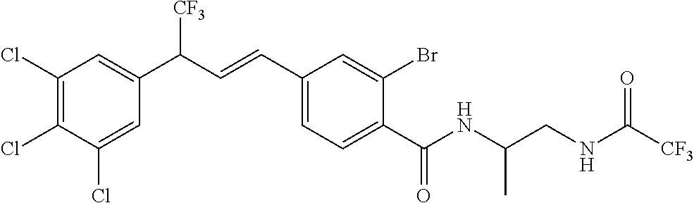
C1(Cl)=C(Cl)C(Cl)=CC(C(C=CC2=CC=C(C(NC(CNC([CF3])=O)C)=O)C(Br)=C2)[CF3])=C1
